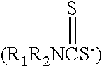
[(R1R2NCS-)]=S
